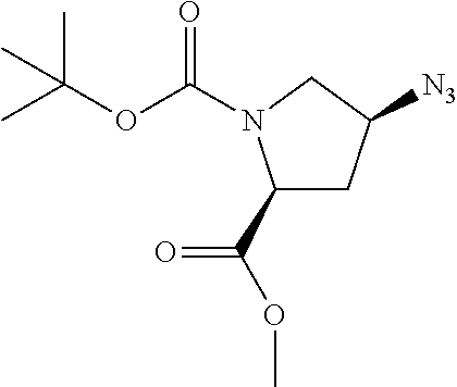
C1(C(OC)=O)CC([N3])CN1C(OC(C)(C)C)=O
